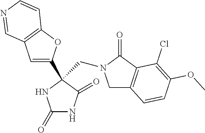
C1C2=C(C(=O)N1CC1(C3=CC4=C(O3)C=CN=C4)C(=O)NC(=O)N1)C(Cl)=C(OC)C=C2
